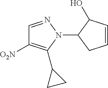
C1=NN(C2CC=CC2O)C(C2CC2)=C1[O2N]
